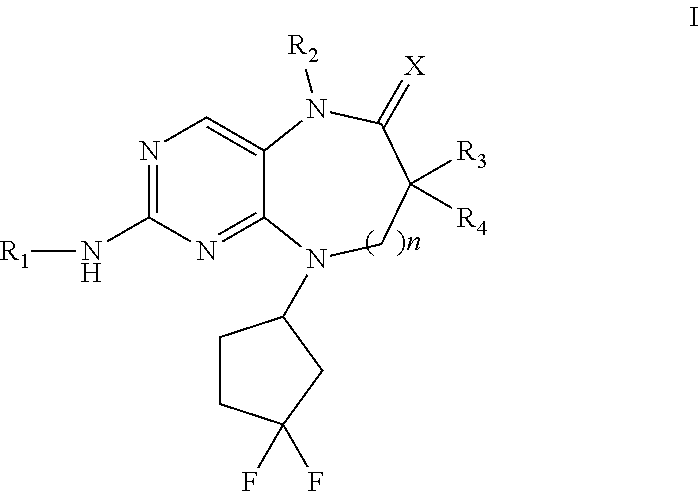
N1=C(N[R1])N=C2C(=C1)N([R2])C(=[X])C([R3])([R4])CN2C1CCC(F)(F)C1
